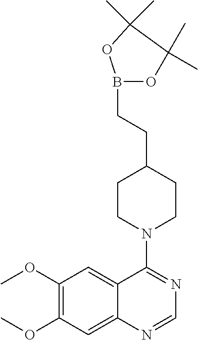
C1=NC2=CC(OC)=C(OC)C=C2C(N2CCC(CCB3OC(C)(C)C(C)(C)O3)CC2)=N1
